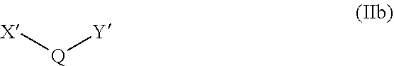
[X][Q][Y]
